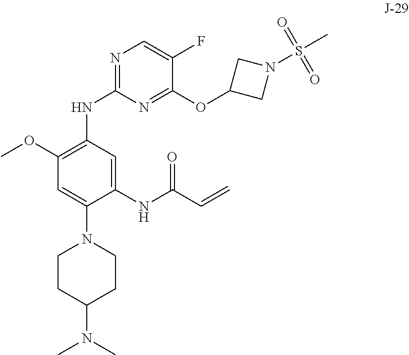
C1CC(N(C)C)CCN1C1=CC(OC)=C(NC2=NC=C(F)C(OC3CN(S(=O)(=O)C)C3)=N2)C=C1NC(C=C)=O
